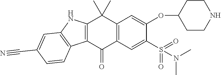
O(C1CCNCC1)C1=CC2=C(C=C1S(=O)(=O)N(C)C)C(=O)C1=C(C2(C)C)NC2=C1C=CC(C#N)=C2
